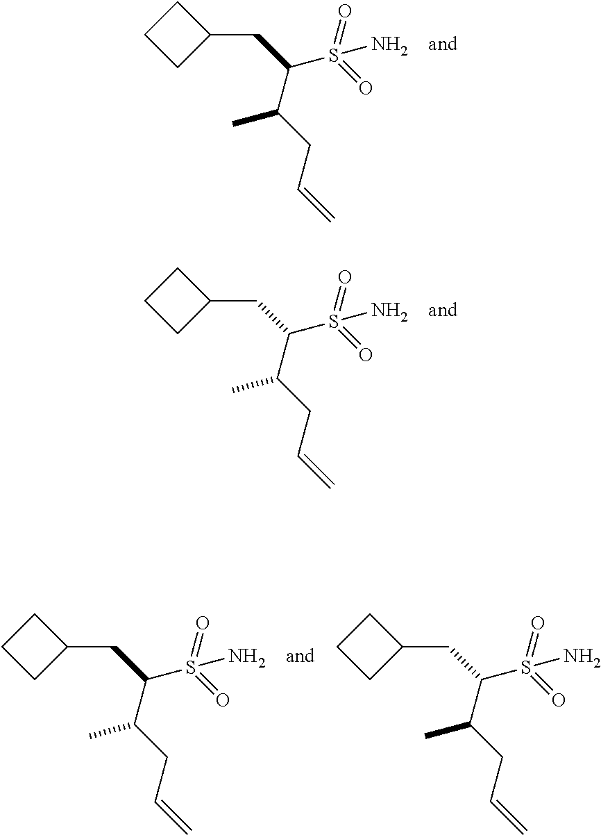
C1CCC1CC(S(=O)(=O)N)C(CC=C)C.C1CCC1CC(S(=O)(=O)N)C(CC=C)C.C1CCC1CC(S(=O)(=O)N)C(CC=C)C.C1CCC1CC(S(=O)(=O)N)C(CC=C)C
